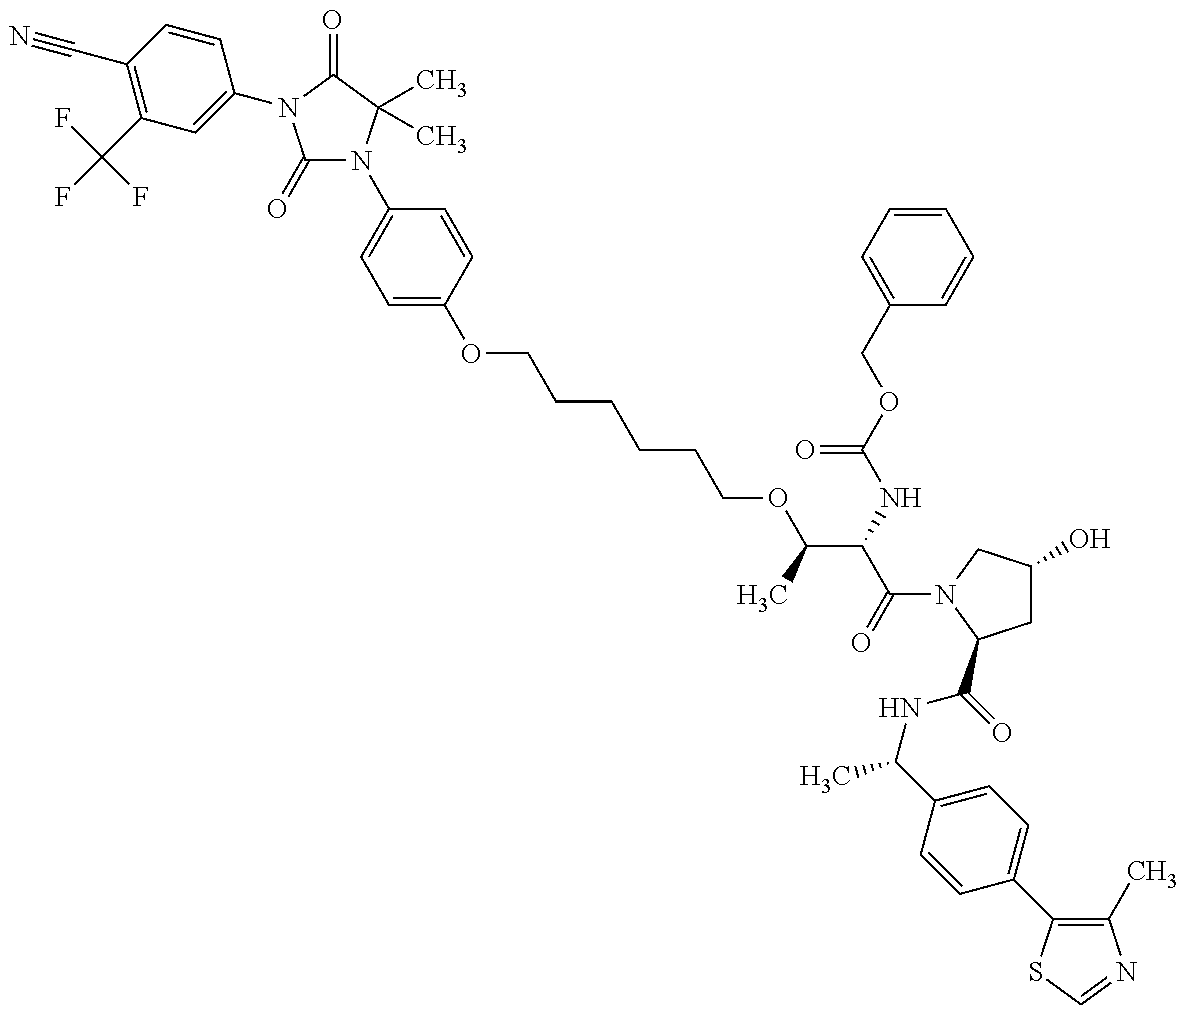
C1(C(F)(F)F)=C(C#N)C=CC(N2C(=O)N(C3=CC=C(OCCCCCCOC(C(NC(OCC4=CC=CC=C4)=O)C(=O)N4CC(O)CC4C(=O)NC(C)C4=CC=C(C5=C(C)N=CS5)C=C4)C)C=C3)C(C)(C)C2=O)=C1
